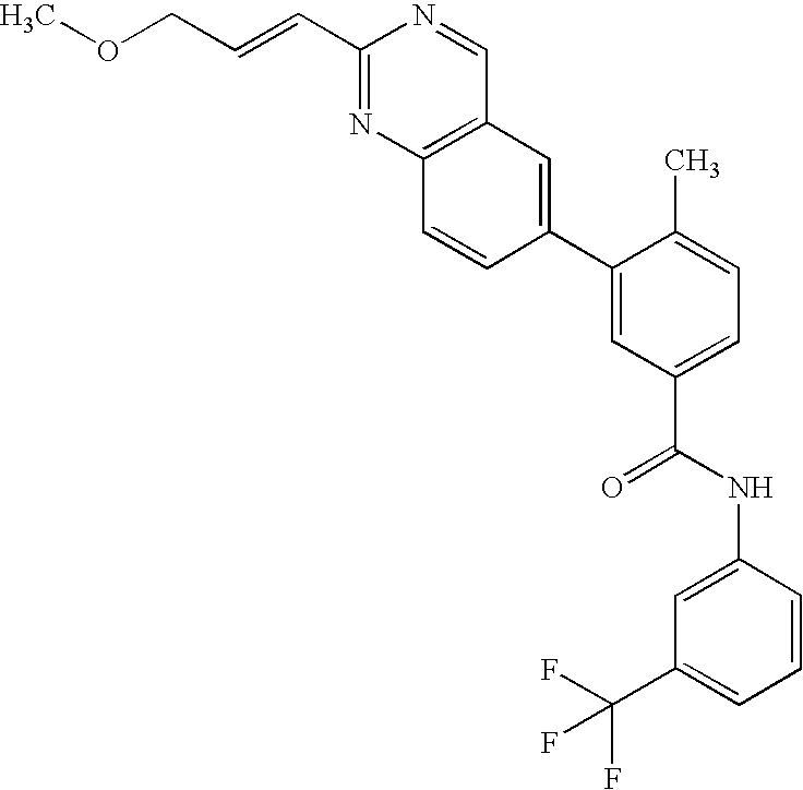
C1(C=CCOC)=NC2=C(C=N1)C=C(C1=CC(C(NC3=CC(C(F)(F)F)=CC=C3)=O)=CC=C1C)C=C2
